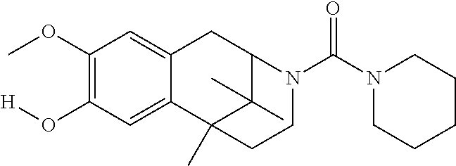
C1(O[H])=C(OC)C=C2C(=C1)C1(C)C(C)(C)C(C2)N(C(N2CCCCC2)=O)CC1
